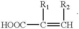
[HOOC]C([R1])=C[R2]
